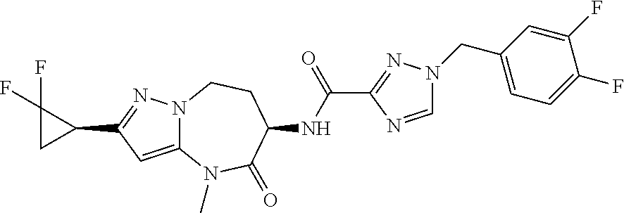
N12C(=CC(C3C(F)(F)C3)=N1)N(C)C(=O)C(NC(C1=NN(CC3=CC=C(F)C(F)=C3)C=N1)=O)CC2
